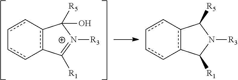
c12c(-cc-cc-1)C([R5])(O)[N+]([R3])=C2[R1].c12c(-cc-cc-1)C([R5])N([R3])C2[R1]
